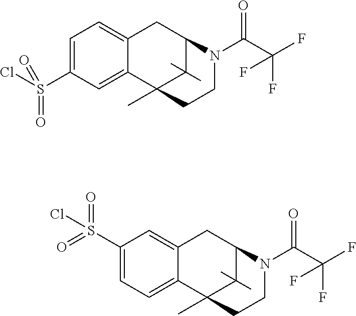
C1=C(S(Cl)(=O)=O)C=C2C(=C1)CC1N(C(C(F)(F)F)=O)CCC2(C)C1(C)C.C1(S(=O)(=O)Cl)=CC=C2C(=C1)CC1N(C(C(F)(F)F)=O)CCC2(C)C1(C)C
